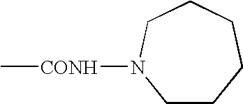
C1CCCCCN1[CONH]C
